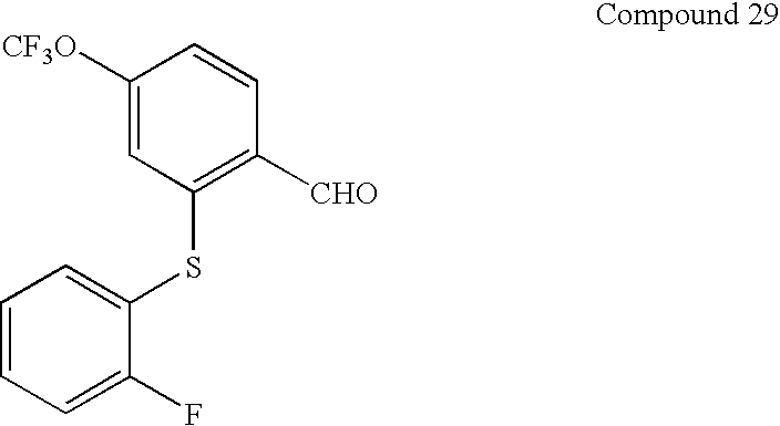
C1([CF3O])=CC(SC2=CC=CC=C2F)=C([CHO])C=C1
